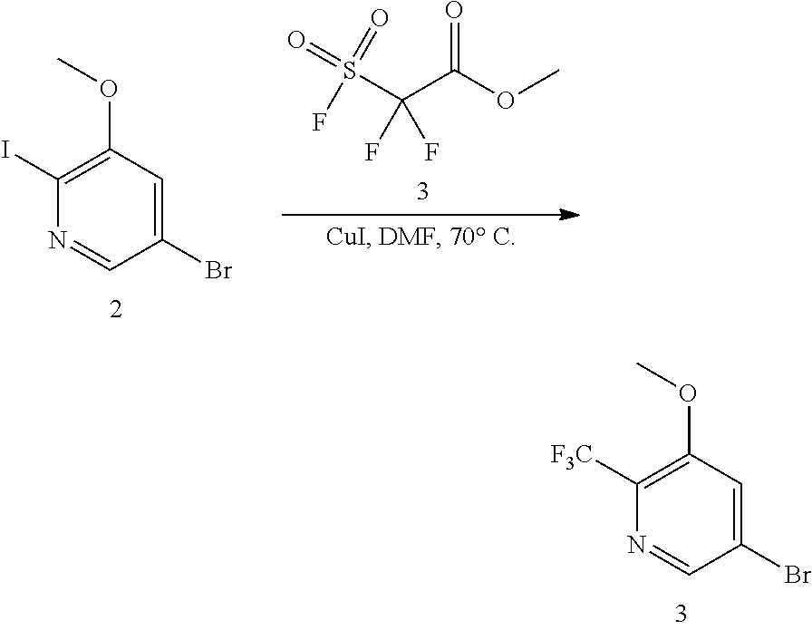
C(C(OC)=O)(S(=O)(=O)F)(F)F.C1(Br)=CC(OC)=C(I)N=C1.C1(Br)=CC(OC)=C([F3C])N=C1
